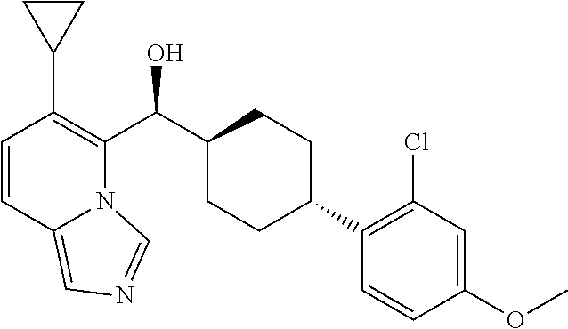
C1=CC2=CN=CN2C(C(C2CCC(C3=C(Cl)C=C(OC)C=C3)CC2)O)=C1C1CC1
